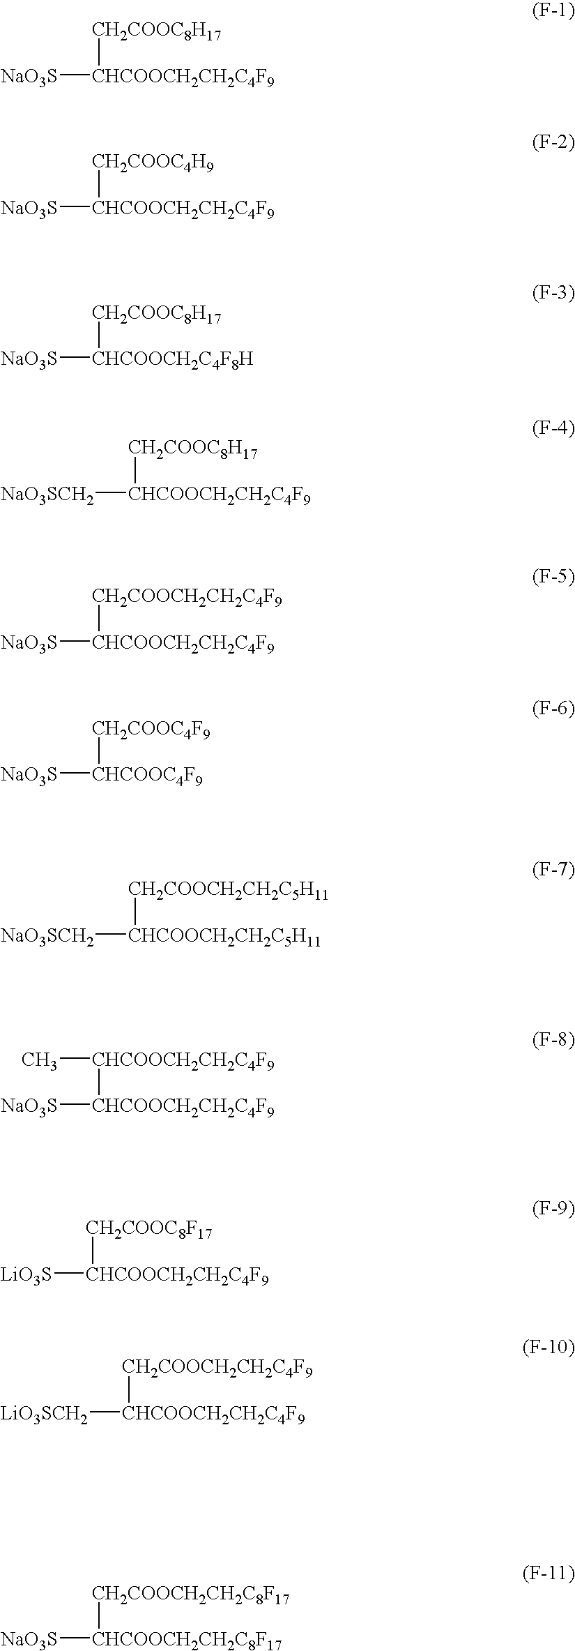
[NaO3S][CHCOOCH2CH2C4F9][CH2COOC8H17].[NaO3S][CHCOOCH2CH2C4F9][CH2COOC4H9].[NaO3S][CHCOOCH2C4F8H][CH2COOC8H17].[NaO3SCH2][CHCOOCH2CH2C4F9][CH2COOC8H17].[NaO3S][CHCOOCH2CH2C4F9][CH2COOCH2CH2C4F9].[NaO3S][CHCOOC4F9][CH2COOC4F9].[NaO3SCH2][CHCOOCH2CH2C5H11][CH2COOCH2CH2C5H11].[NaO3S][CHCOOCH2CH2C4F9][CHCOOCH2CH2C4F9]C.[LiO3S][CHCOOCH2CH2C4F9][CH2COOC8F17].[LiO3SCH2][CHCOOCH2CH2C4F9][CH2COOCH2CH2C4F9].[NaO3S][CHCOOCH2CH2C8F17][CH2COOCH2CH2C8F17]
